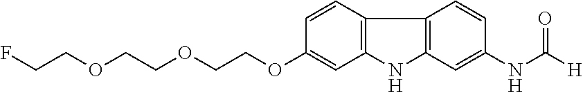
C1(OCCOCCOCCF)=CC2=C(C=C1)C1=C(N2)C=C(NC([H])=O)C=C1
